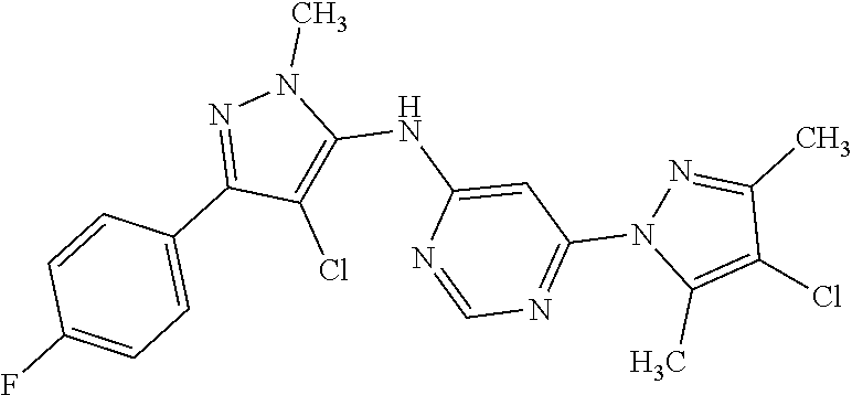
N1=C(C2=CC=C(F)C=C2)C(Cl)=C(NC2=CC(N3C(C)=C(Cl)C(C)=N3)=NC=N2)N1C
